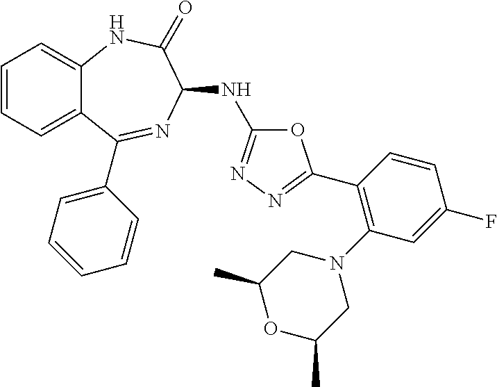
C1(C2=NN=C(NC3N=C(C4=CC=CC=C4)C4=CC=CC=C4NC3=O)O2)=C(N2CC(C)OC(C)C2)C=C(F)C=C1
